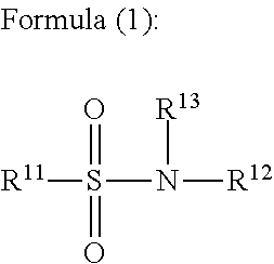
O=S([R11])(N([R12])[R13])=O
